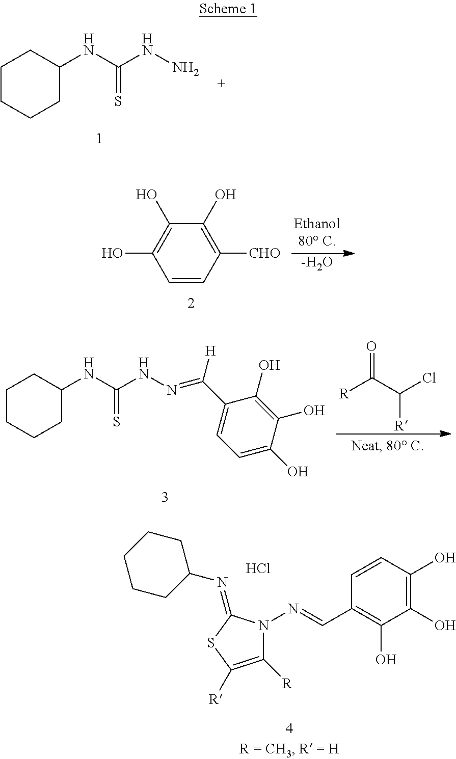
C1=CC([CHO])=C(O)C(O)=C1O.[-H2O].C1CCCC(NC(=S)NN)C1.C1CCCC(NC(=S)NN=C(C2=CC=C(O)C(O)=C2O)[H])C1.[R]C(C(Cl)[R])=O.C1=CC(O)=C(O)C(O)=C1C=NN1C([R])=C([R])SC1=NC1CCCCC1.Cl
